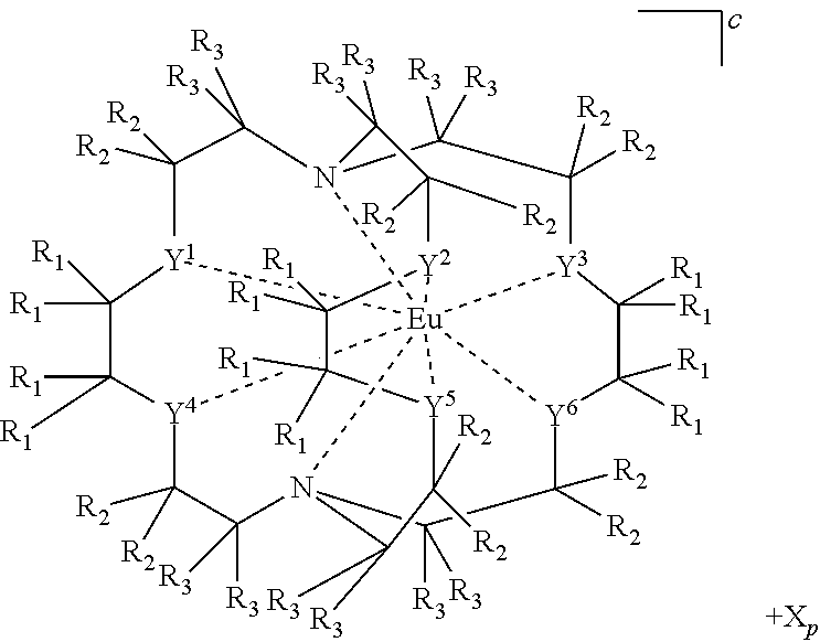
C1([R3])([R3])C([R2])([R2])[Y1]2C([R1])([R1])C([R1])([R1])[Y4]3C([R2])([R2])C([R3])([R3])N45C([R3])([R3])C([R2])([R2])[Y6]6C([R1])([R1])C([R1])([R1])[Y3]7C([R2])([R2])C([R3])([R3])N18C([R3])([R3])C([R2])([R2])[Y2]1C([R1])([R1])C([R1])([R1])[Y5](C([R2])([R2])C4([R3])[R3])[Eu]8235671
